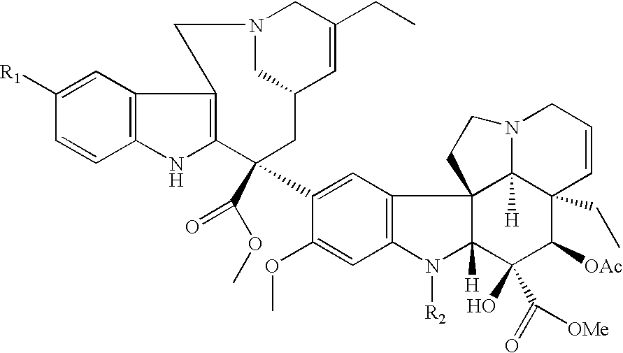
C1=C([R1])C=CC2=C1C1=C(N2)C(C(OC)=O)(C2=CC3=C(C=C2OC)N([R2])C2([H])C34C3([H])C(CC)(C([OAc])C2(O)C(=O)[OMe])C=CCN3CC4)CC2CN(CC(CC)=C2)C1
